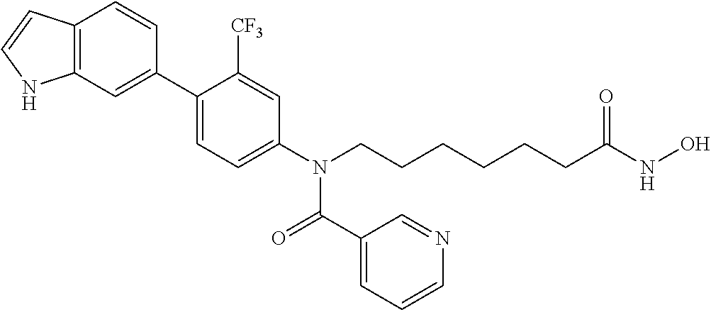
C1(C2=CC3=C(C=C2)C=CN3)=CC=C(N(CCCCCCC(NO)=O)C(=O)C2=CC=CN=C2)C=C1[CF3]
